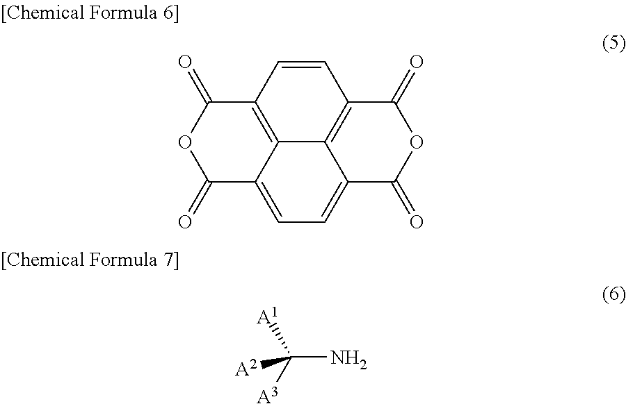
C12=C3C=CC4=C1C(=CC=C2C(=O)OC3=O)C(=O)OC4=O.NC([A1])([A3])[A2]
